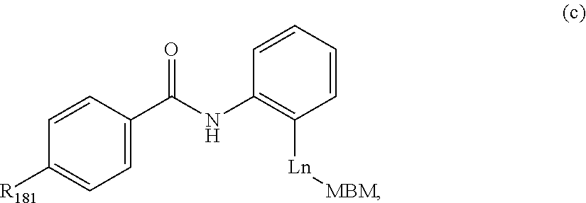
C1=C(C(NC2=C([Ln][MBM])C=CC=C2)=O)C=CC([R181])=C1
